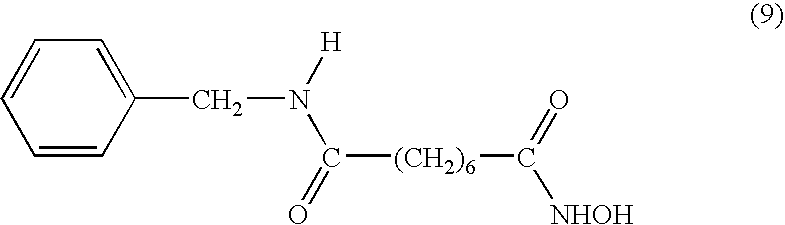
C1=CC(CN(C([(CH2)6]C(=O)[NHOH])=O)[H])=CC=C1
